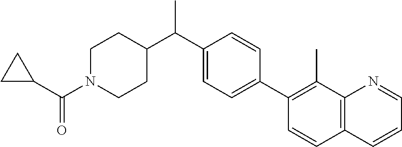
C(C1=CC=C(C2=C(C)C3=C(C=C2)C=CC=N3)C=C1)(C)C1CCN(C(C2CC2)=O)CC1
